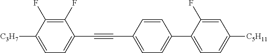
C1(F)=C(F)C([C3H7])=CC=C1C#CC1=CC=C(C2=CC=C([C5H11])C=C2F)C=C1
